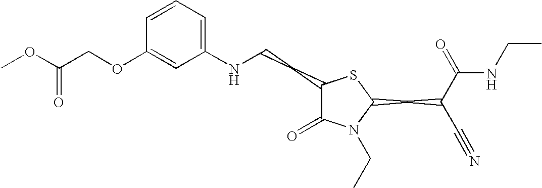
C1=CC=C(NCCC2C(=O)N(CC)C(CC(C#N)C(=O)NCC)S2)C=C1OCC(OC)=O
